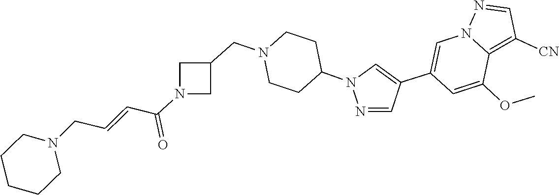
C1=NN2C=C(C3=CN(C4CCN(CC5CN(C(C=CCN6CCCCC6)=O)C5)CC4)N=C3)C=C(OC)C2=C1[CN]
